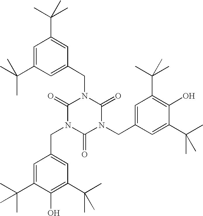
C1=C(C(C)(C)C)C=C(CN2C(=O)N(CC3=CC(C(C)(C)C)=C(O)C(C(C)(C)C)=C3)C(=O)N(CC3=CC(C(C)(C)C)=C(O)C(C(C)(C)C)=C3)C2=O)C=C1C(C)(C)C
